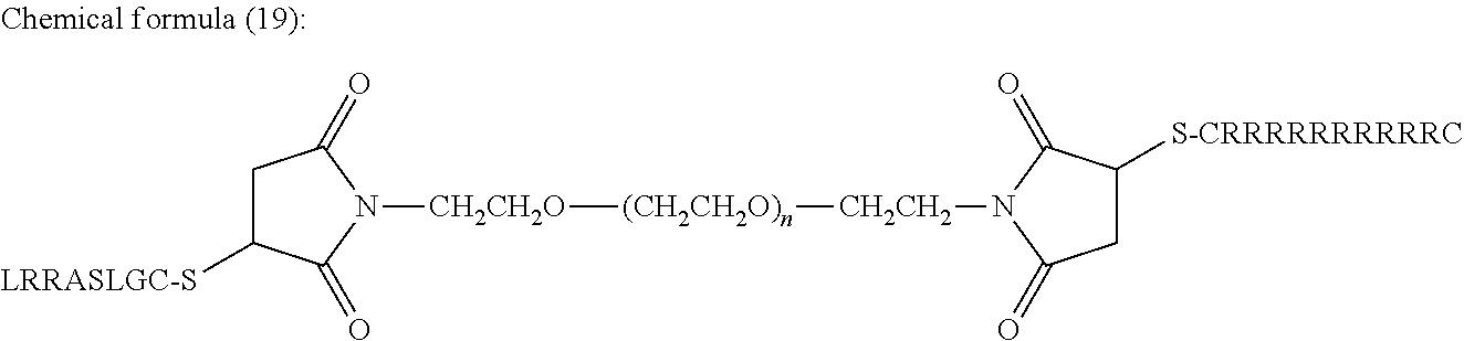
C1C([LRRASLGC-S])C(=O)N([CH2CH2O][(CH2CH2O)n][CH2CH2]N2C(=O)CC([S-CRRRRRRRRRRC])C2=O)C1=O
